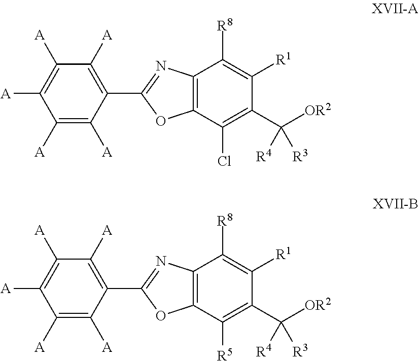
C12=C(C([R8])=C([R1])C(C([OR2])([R3])[R4])=C1Cl)N=C(C1=C([A])C([A])=C([A])C([A])=C1[A])O2.C12=C(C([R8])=C([R1])C(C([OR2])([R3])[R4])=C1[R5])N=C(C1=C([A])C([A])=C([A])C([A])=C1[A])O2
